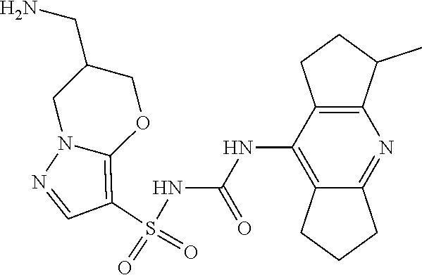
S(NC(NC1=C2C(=NC3=C1CCC3C)CCC2)=O)(C1=C2N(N=C1)CC(CN)CO2)(=O)=O
